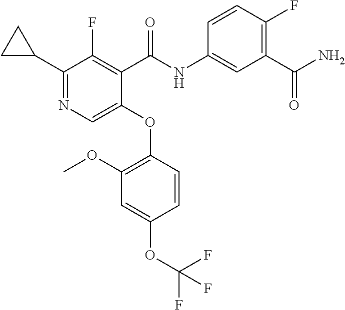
C1(C2CC2)=NC=C(OC2=C(OC)C=C(OC(F)(F)F)C=C2)C(C(NC2=CC(C(N)=O)=C(F)C=C2)=O)=C1F
